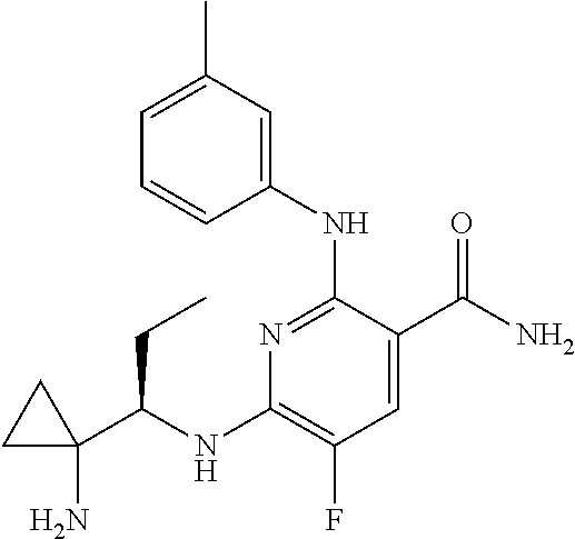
C1(NC(C2(N)CC2)CC)=C(F)C=C(C(N)=O)C(NC2=CC(C)=CC=C2)=N1
